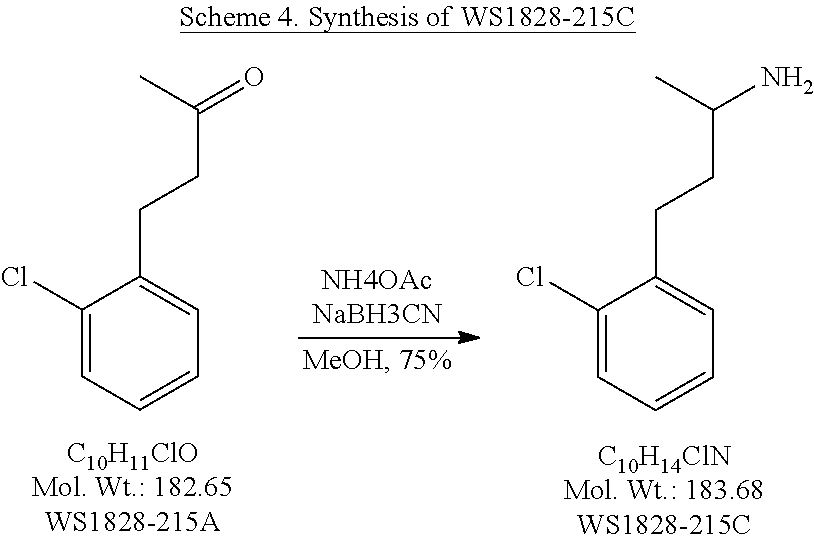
C1(Cl)=CC=CC=C1CCC(=O)C.C1(Cl)=CC=CC=C1CCC(N)C
